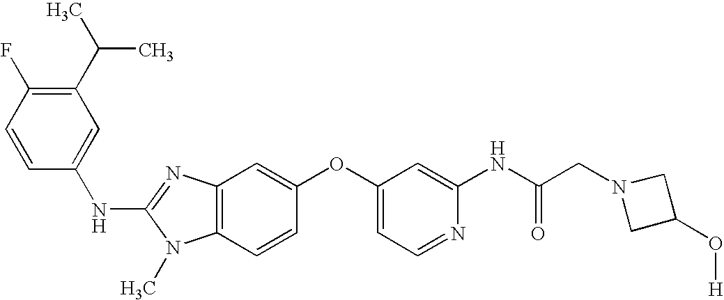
C1(C(C)C)=C(F)C=CC(NC2=NC3=C(N2C)C=CC(OC2=CC=NC(NC(CN4CC(O[H])C4)=O)=C2)=C3)=C1
